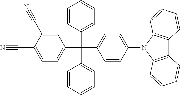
C1=CC(N2C3=C(C4=C2C=CC=C4)C=CC=C3)=CC=C1C(C1=CC=C(C#N)C(C#N)=C1)(C1=CC=CC=C1)C1=CC=CC=C1
